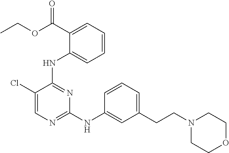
C1=CC=C(C(OCC)=O)C(NC2=NC(NC3=CC(CCN4CCOCC4)=CC=C3)=NC=C2Cl)=C1
